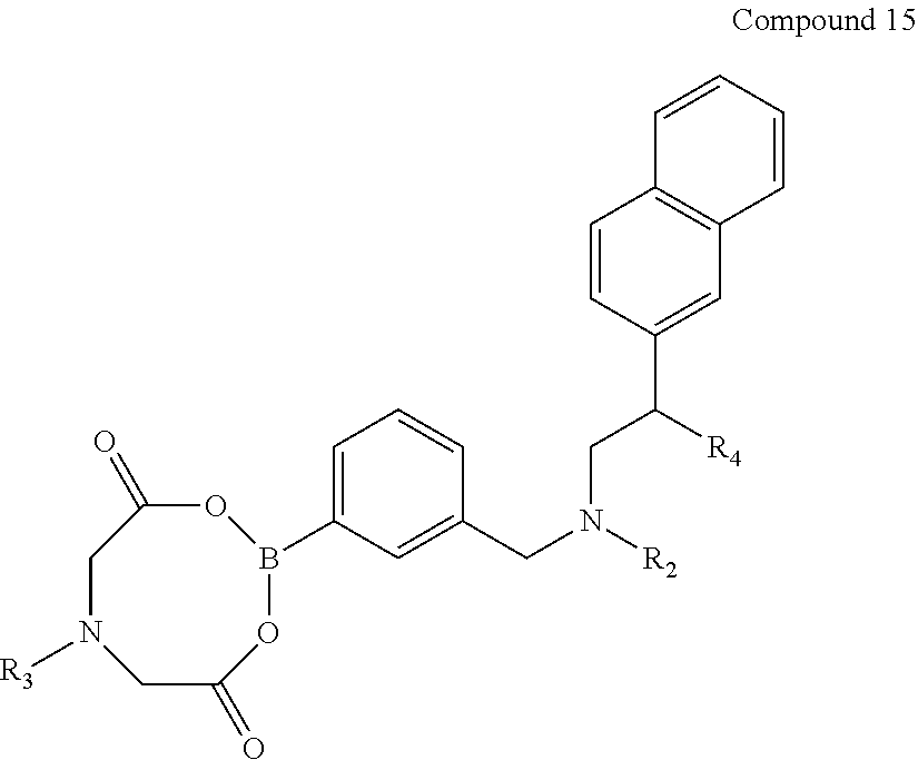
C1C(=O)OB(C2=CC=CC(CN([R2])CC(C3=CC4=C(C=C3)C=CC=C4)[R4])=C2)OC(=O)CN1[R3]
